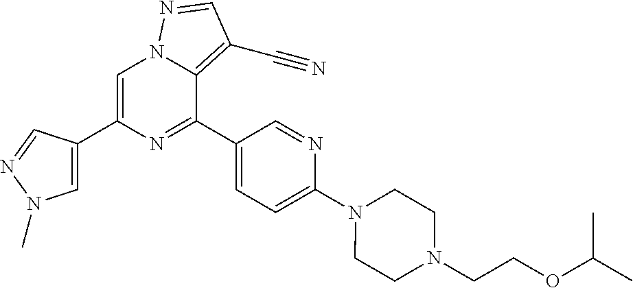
C1=C(C2=CN(C)N=C2)N=C(C2=CC=C(N3CCN(CCOC(C)C)CC3)N=C2)C2=C(C#N)C=NN12
